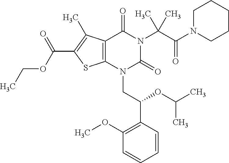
C12=C(C(C)=C(C(OCC)=O)S1)C(=O)N(C(C(=O)N1CCCCC1)(C)C)C(=O)N2CC(C1=C(OC)C=CC=C1)OC(C)C
